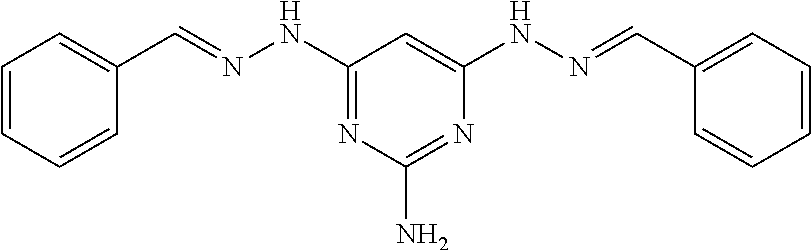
C1=CC=CC(C=NNC2=NC(N)=NC(NN=CC3=CC=CC=C3)=C2)=C1
